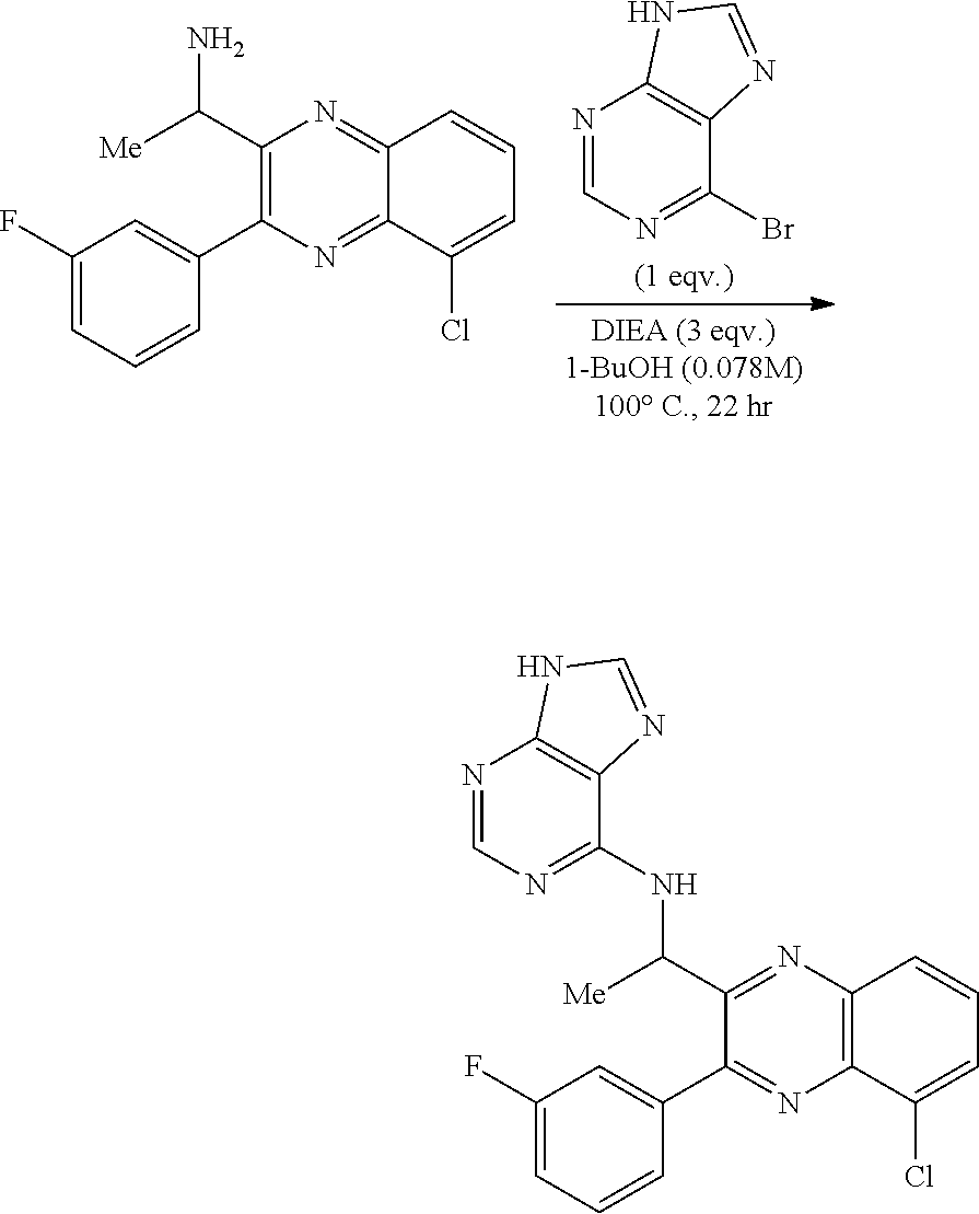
N1=CN=C(Br)C2=C1NC=N2.C(C1=C(C2=CC(F)=CC=C2)N=C2C(=N1)C=CC=C2Cl)([Me])N.N(C(C1=NC2=C(N=C1C1=CC(F)=CC=C1)C(Cl)=CC=C2)[Me])C1=NC=NC2=C1N=CN2
